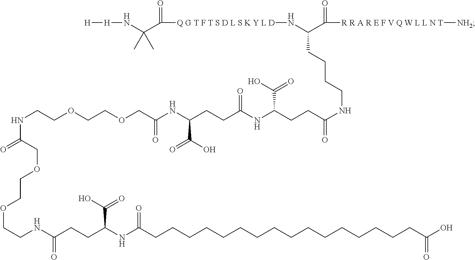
[H][H]NC(C([Q G T F T S D L S K Y L D]NC(C([R R A R E F V Q W L L N T][NH2])=O)CCCCNC(=O)CCC(NC(CCC(NC(COCCOCCNC(=O)COCCOCCNC(CCC(NC(CCCCCCCCCCCCCCCCC(O)=O)=O)C(O)=O)=O)=O)C(O)=O)=O)C(O)=O)=O)(C)C
